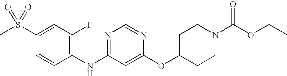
C1(S(C)(=O)=O)=CC(F)=C(NC2=NC=NC(OC3CCN(C(OC(C)C)=O)CC3)=C2)C=C1
